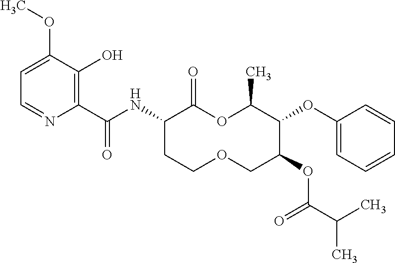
C1(C(NC2C(=O)OC(C)C(OC3=CC=CC=C3)C(OC(C(C)C)=O)COCC2)=O)=C(O)C(OC)=CC=N1
